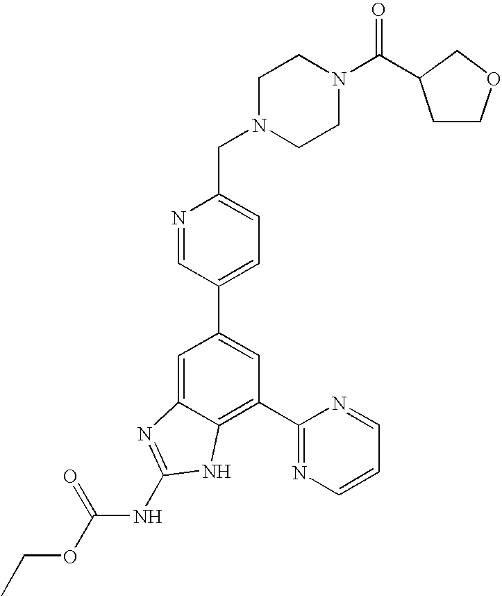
N1=CC(C2=CC(C3=NC=CC=N3)=C3C(=C2)N=C(NC(OCC)=O)N3)=CC=C1CN1CCN(C(=O)C2CCOC2)CC1
